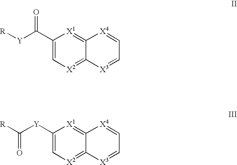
C1(C([Y][R])=O)=C[X2]=C2C(=[X1]1)[X4]=CC=[X3]2.C1([Y]C([R])=O)=C[X2]=C2C(=[X1]1)[X4]=CC=[X3]2
